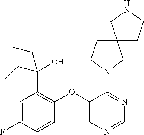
C1(OC2=CN=CN=C2N2CC3(CC2)CCNC3)=C(C(CC)(O)CC)C=C(F)C=C1
